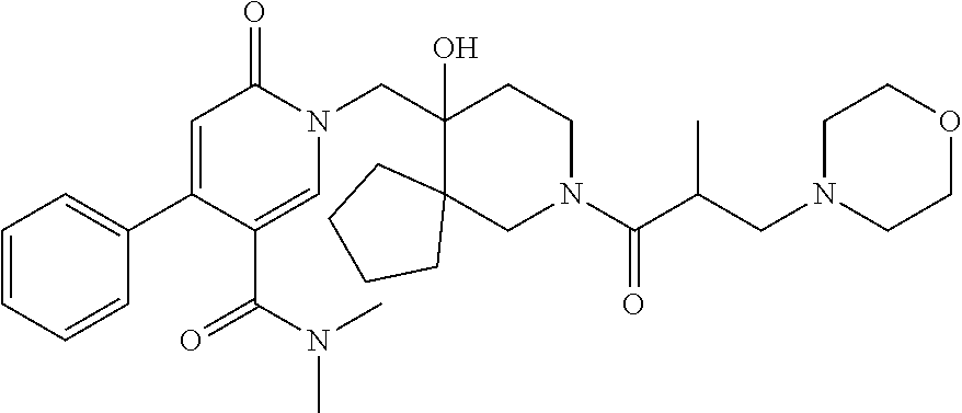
C1=CC(C2=CC(=O)N(CC3(O)C4(CN(C(C(CN5CCOCC5)C)=O)CC3)CCCC4)C=C2C(=O)N(C)C)=CC=C1
